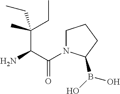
NC(C(=O)N1CCCC1B(O)O)C(C)(CC)CC
